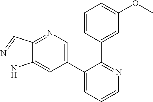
C1(C=N)=NC=C(C2=CC=CN=C2C2=CC(OC)=CC=C2)C=C1N
